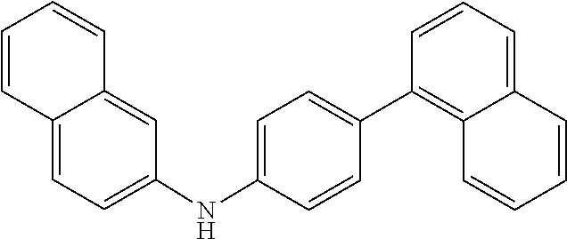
C1=CC2=CC(NC3=CC=C(C4=C5C(=CC=C4)C=CC=C5)C=C3)=CC=C2C=C1
